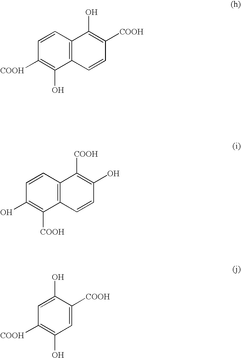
C1=CC([COOH])=C(O)C2=C1C(O)=C([COOH])C=C2.C1=CC(O)=C([COOH])C2=C1C([COOH])=C(O)C=C2.C1(O)=CC([COOH])=C(O)C=C1[COOH]
